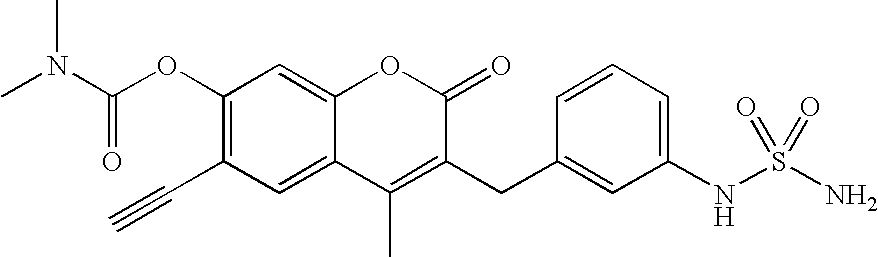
C1(OC(N(C)C)=O)=C(C#C)C=C2C(=C1)OC(=O)C(CC1=CC(NS(N)(=O)=O)=CC=C1)=C2C
